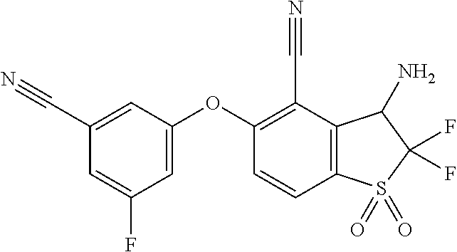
C1(C#N)=CC(OC2=C(C#N)C3=C(C=C2)S(=O)(=O)C(F)(F)C3N)=CC(F)=C1
